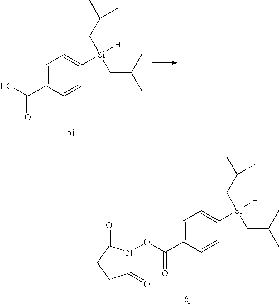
OC(C1=CC=C([Si](CC(C)C)([H])CC(C)C)C=C1)=O.O(C(C1=CC=C([Si](CC(C)C)([H])CC(C)C)C=C1)=O)N1C(=O)CCC1=O
